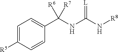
C1=C([R5])C=CC(C(NC(N[R8])=[L])([R6])[R7])=C1
